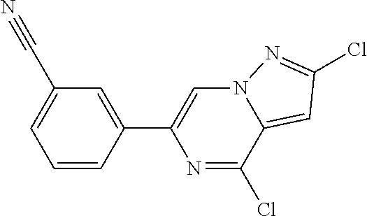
C1=C(C2=CN3C(=CC(Cl)=N3)C(Cl)=N2)C=CC=C1C#N
